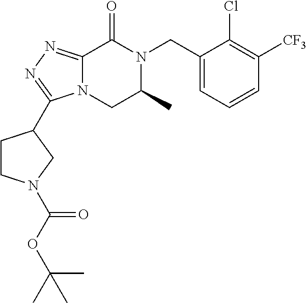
C12=NN=C(C3CCN(C(=O)OC(C)(C)C)C3)N1CC(C)N(CC1=CC=CC([CF3])=C1Cl)C2=O
